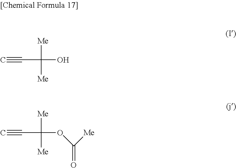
[Me]C([Me])(O)C#C.[Me]C([Me])(OC([Me])=O)C#C
